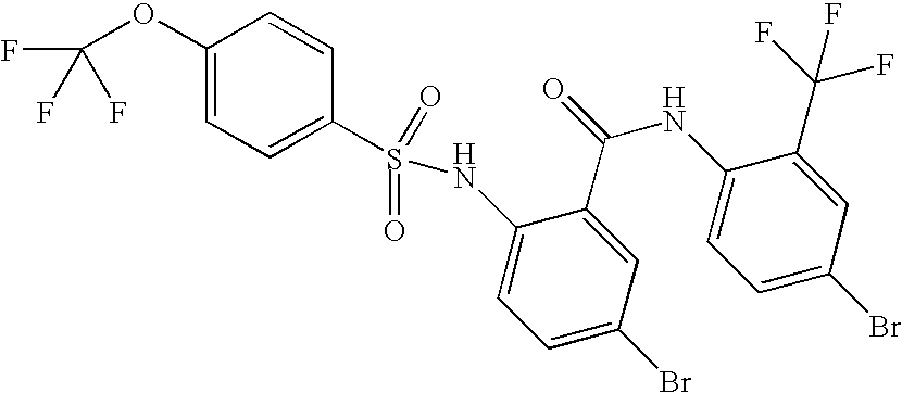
C1(OC(F)(F)F)=CC=C(S(NC2=CC=C(Br)C=C2C(=O)NC2=CC=C(Br)C=C2C(F)(F)F)(=O)=O)C=C1
